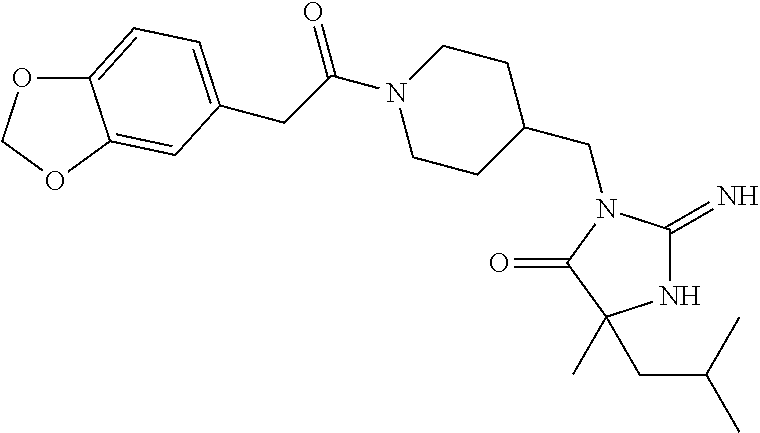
N1C(=N)N(CC2CCN(C(CC3=CC=C4OCOC4=C3)=O)CC2)C(=O)C1(C)CC(C)C
